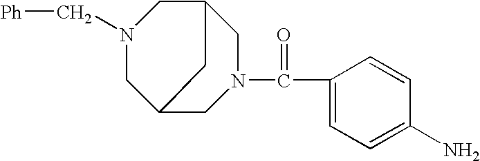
N1(C[Ph])CC2CN(C(C3=CC=C(N)C=C3)=O)CC(C1)C2
